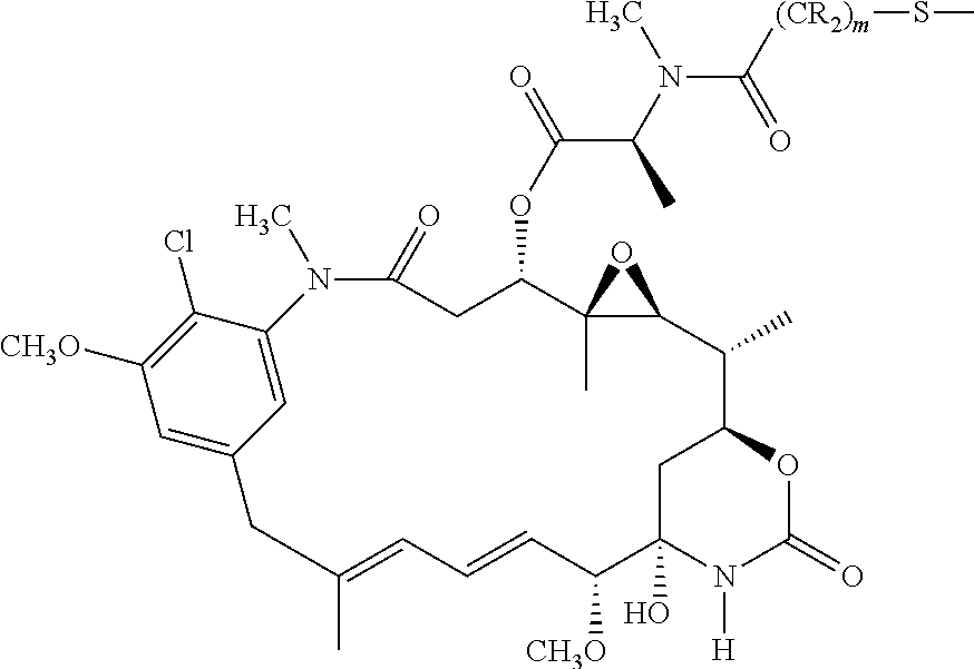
C1(=O)CC(OC(C(C)N(C)C([(CR2)m]SC)=O)=O)C2(C)C(O2)C(C)C2OC(=O)N([H])C(O)(C2)C([CH3O])C=CC=C(C)CC2=CC([CH3O])=C(Cl)C(=C2)N1C
